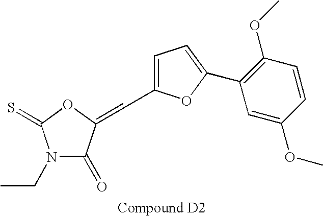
N1(CC)C(=O)C(=CC2=CC=C(C3=C(OC)C=CC(OC)=C3)O2)OC1=S
